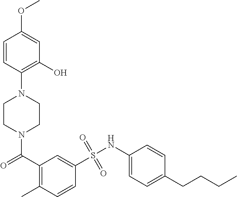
N1(C(=O)C2=C(C)C=CC(S(NC3=CC=C(CCCC)C=C3)(=O)=O)=C2)CCN(C2=C(O)C=C(OC)C=C2)CC1
